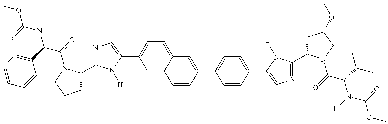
COC(=O)N(C(C(=O)N1C(C2=NC=C(C3=CC=C4C(=C3)C=CC(C3=CC=C(C5=CN=C(C6CC(OC)CN6C(=O)C(C(C)C)N([H])C(OC)=O)N5[H])C=C3)=C4)N2[H])CCC1)C1=CC=CC=C1)[H]
